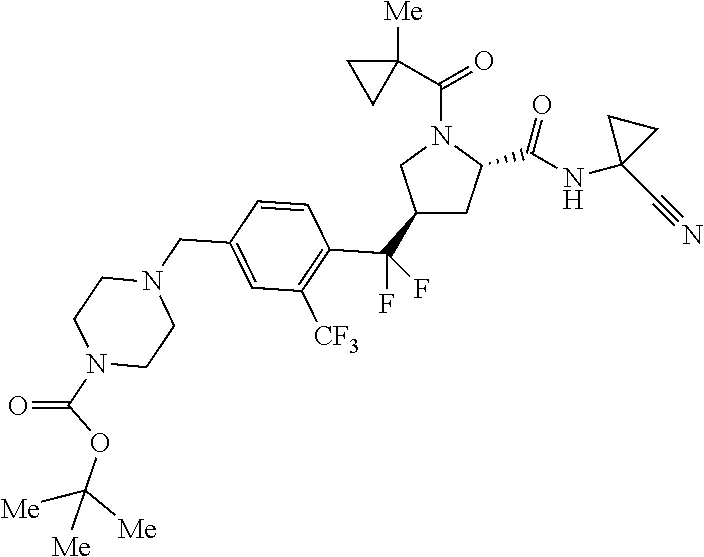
C1(C(F)(F)C2=C([CF3])C=C(CN3CCN(C(OC([Me])([Me])[Me])=O)CC3)C=C2)CC(C(NC2(C#N)CC2)=O)N(C(C2([Me])CC2)=O)C1
